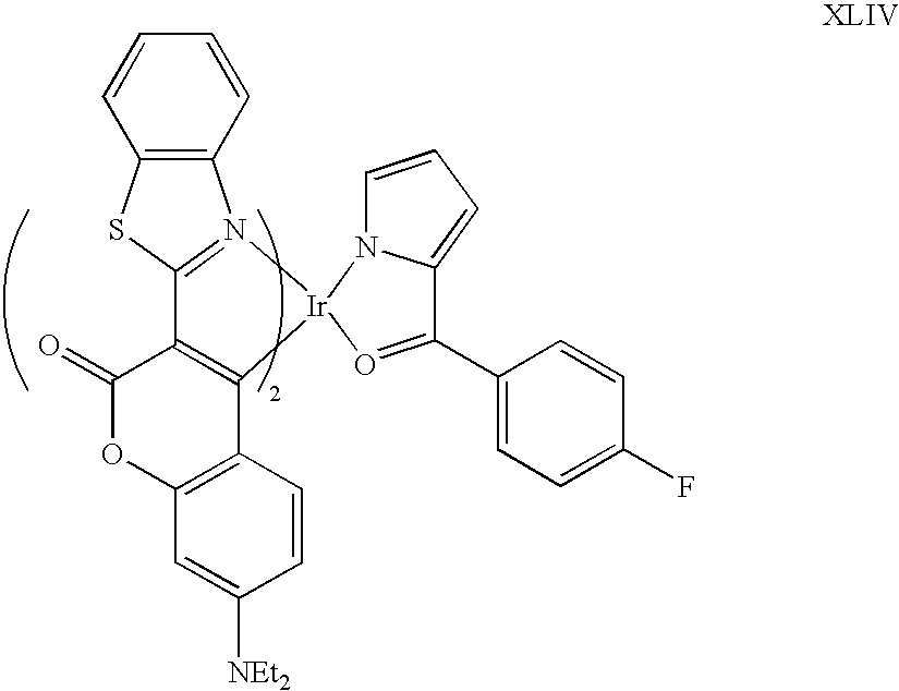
C12=C(C=CC=C1)N1=C(S2)C2=C(C3=C(OC2=O)C=C([NEt2])C=C3)[Ir]12N1C=CC=C1C(C1=CC=C(F)C=C1)=O2
